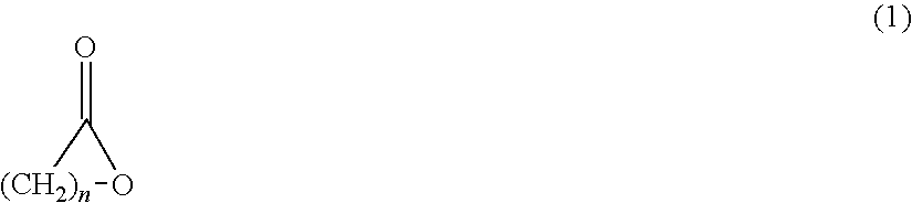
[(CH2)n]1OC1=O
